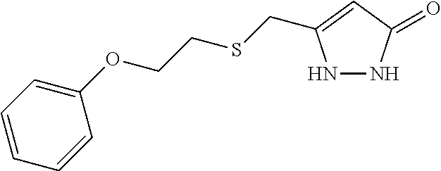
N1NC(=O)C=C1CSCCOC1=CC=CC=C1
